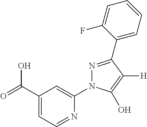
C1(C(=O)O)=CC=NC(N2N=C(C3=CC=CC=C3F)C([H])=C2O)=C1
